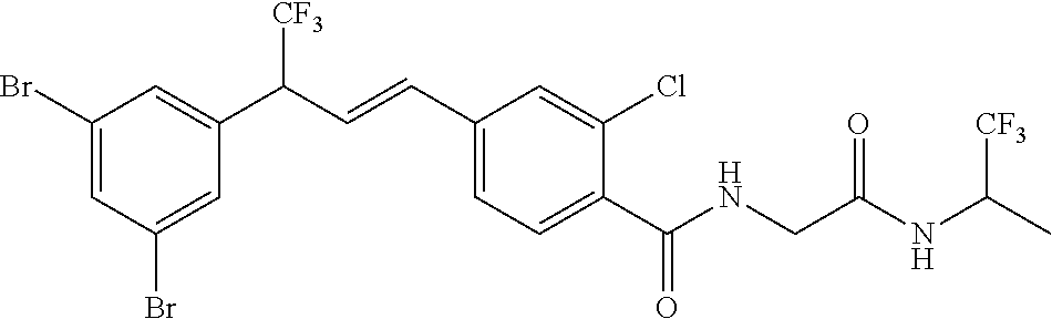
C1(Br)=CC(Br)=CC(C(C=CC2=CC=C(C(NCC(NC([CF3])C)=O)=O)C(Cl)=C2)[CF3])=C1
